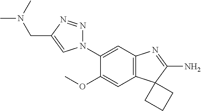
N1(C2=CC3=C(C=C2OC)C2(C(N)=N3)CCC2)N=NC(CN(C)C)=C1
